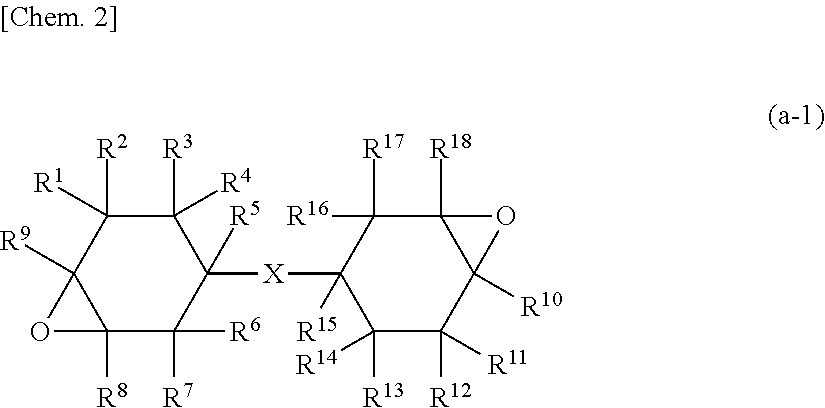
C1([R3])([R4])C([R2])([R1])C2([R9])C([R8])(C([R7])([R6])C1([X]C1([R15])C([R13])([R14])C([R12])([R11])C3([R10])C([R18])(C1([R16])[R17])O3)[R5])O2
